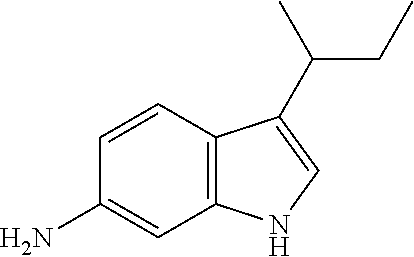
C1(N)=CC2=C(C=C1)C(C(CC)C)=CN2
